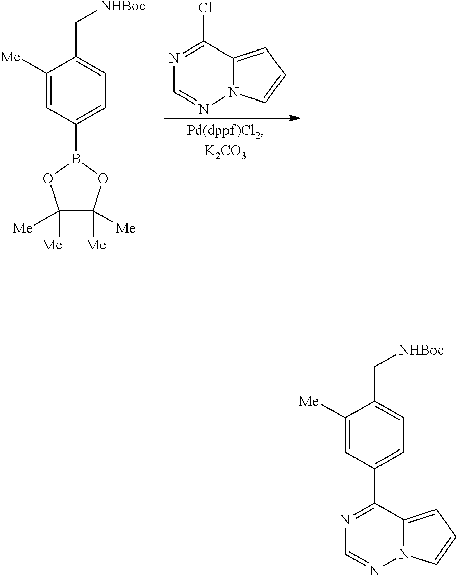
N1=C(Cl)C2=CC=CN2N=C1.C1([Me])=CC(B2OC([Me])([Me])C([Me])([Me])O2)=CC=C1C[NHBoc].C1([Me])=CC(C2=NC=NN3C2=CC=C3)=CC=C1C[NHBoc]
